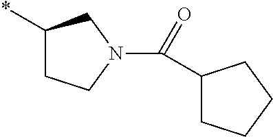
C1(*)CCN(C(=O)C2CCCC2)C1
